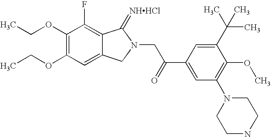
C1(OCC)=C(OCC)C=C2C(=C1F)C(=[NHHCl])N(CC(C1=CC(N3CCNCC3)=C(OC)C(C(C)(C)C)=C1)=O)C2
